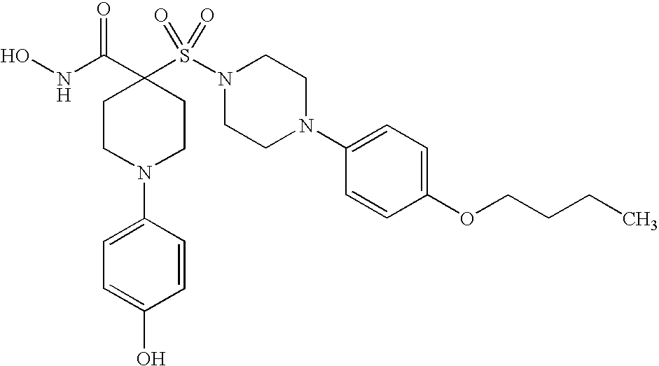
ONC(C1(S(N2CCN(C3=CC=C(OCCCC)C=C3)CC2)(=O)=O)CCN(C2=CC=C(O)C=C2)CC1)=O
